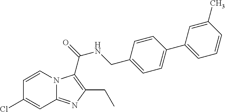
C1=CN2C(=NC(CC)=C2C(=O)NCC2=CC=C(C3=CC=CC(C)=C3)C=C2)C=C1Cl
